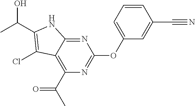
C1(OC2=CC=CC(C#N)=C2)=NC(C(C)=O)=C2C(=N1)NC(C(C)O)=C2Cl
